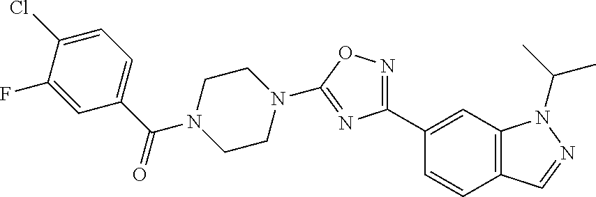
C1=C(F)C(Cl)=CC=C1C(=O)N1CCN(C2=NC(C3=CC4=C(C=C3)C=NN4C(C)C)=NO2)CC1
